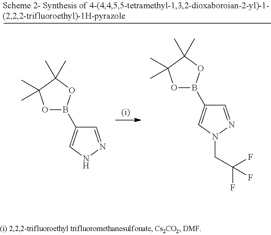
O1B(C2=CNN=C2)OC(C)(C)C1(C)C.O1B(C2=CN(CC(F)(F)F)N=C2)OC(C)(C)C1(C)C
